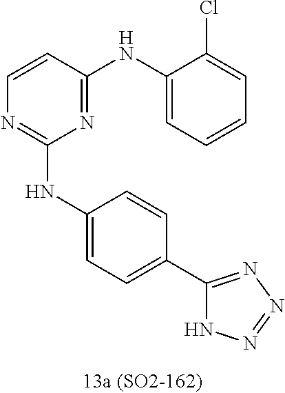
C1=CC(NC2=CC=CC=C2Cl)=NC(NC2=CC=C(C3=NN=NN3)C=C2)=N1
